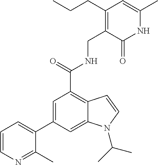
N1C(C)=CC(CCC)=C(CNC(C2=C3C(=CC(C4=CC=CN=C4C)=C2)N(C(C)C)C=C3)=O)C1=O
